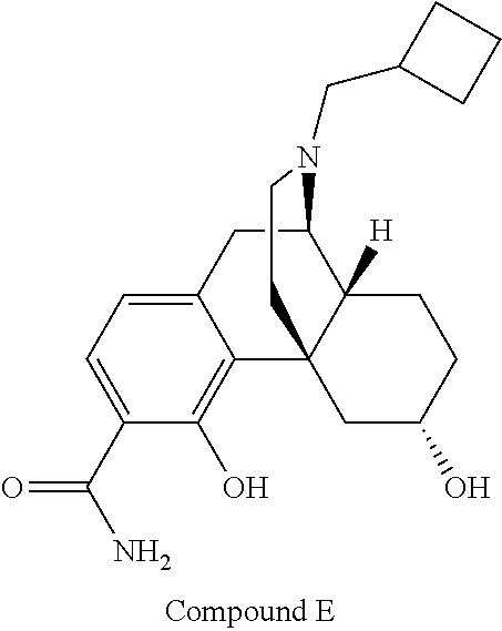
C1=C(C(N)=O)C(O)=C2C(=C1)CC1C3([H])C2(CC(O)CC3)CCN1CC1CCC1
